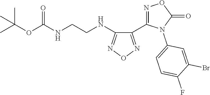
C1(C2=NOC(=O)N2C2=CC=C(F)C(Br)=C2)=NON=C1NCCNC(OC(C)(C)C)=O
